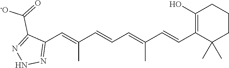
C1(O)=C(C=CC(=CC=CC(=CC2=NNN=C2C(=O)[-O])C)C)C(C)(C)CCC1
